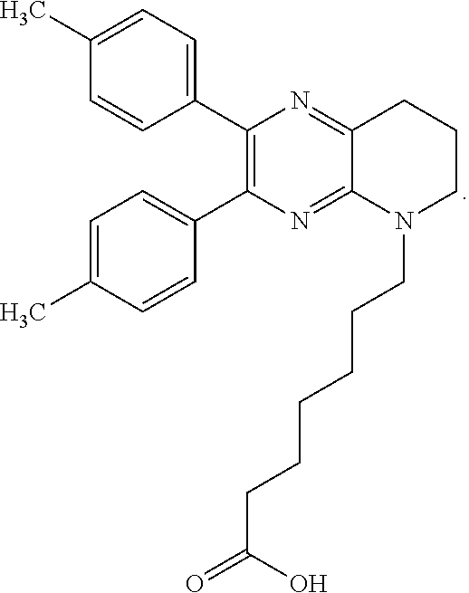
C1(C2=C(C3=CC=C(C)C=C3)N=C3C(=N2)CCCN3CCCCCCC(=O)O)=CC=C(C)C=C1
